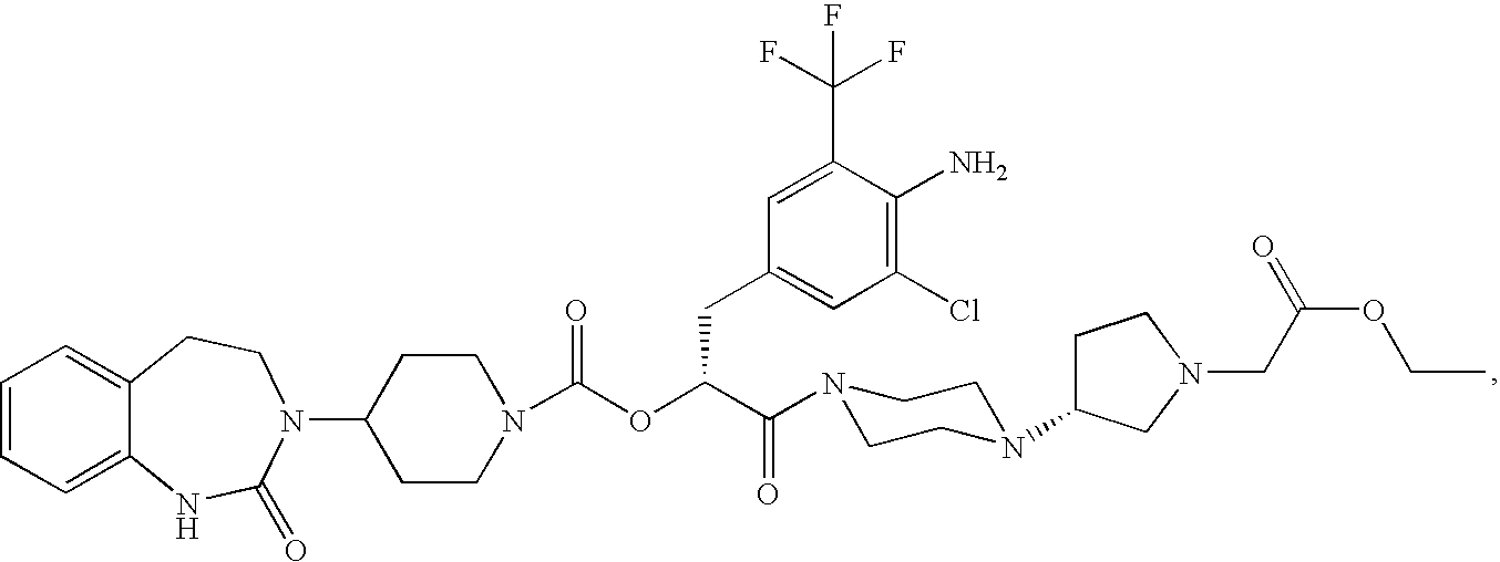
C1=CC=C2C(=C1)CCN(C1CCN(C(OC(C(=O)N3CCN(C4CCN(CC(OCC)=O)C4)CC3)CC3=CC(Cl)=C(N)C(C(F)(F)F)=C3)=O)CC1)C(=O)N2
